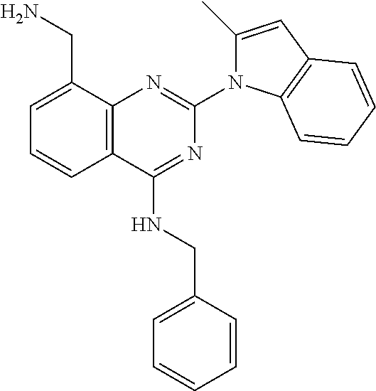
C12=C(C(CN)=CC=C1)N=C(N1C(C)=CC3=C1C=CC=C3)N=C2NCC1=CC=CC=C1
